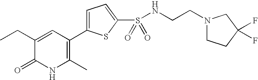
C1(CC)=CC(C2=CC=C(S(NCCN3CCC(F)(F)C3)(=O)=O)S2)=C(C)NC1=O
